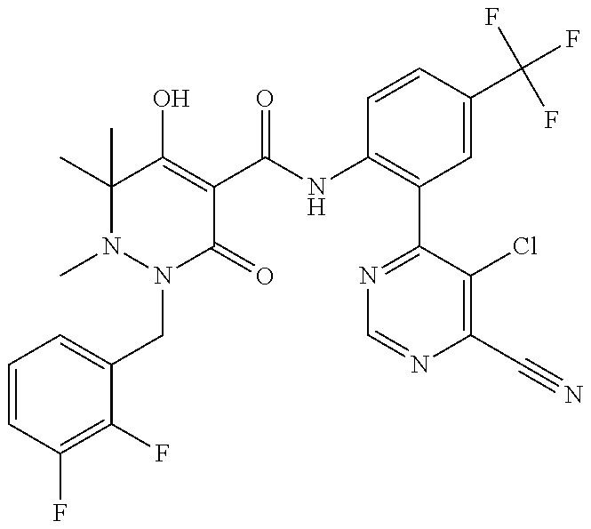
N1(C)N(CC2=CC=CC(F)=C2F)C(=O)C(C(NC2=C(C3=NC=NC(C#N)=C3Cl)C=C(C(F)(F)F)C=C2)=O)=C(O)C1(C)C
